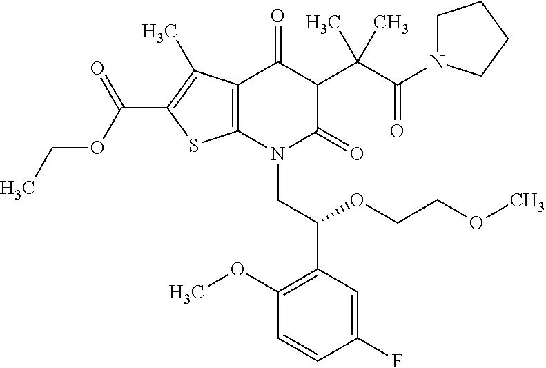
CCOC(=O)C1=C(C)C2=C(S1)N(CC(C1=C(OC)C=CC(F)=C1)OCCOC)C(=O)C(C(C(=O)N1CCCC1)(C)C)C2=O
